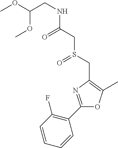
C(NC(CS(CC1=C(C)OC(C2=C(F)C=CC=C2)=N1)=O)=O)C(OC)OC
